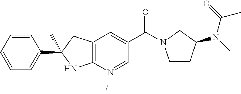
C(C1=CC2=C(N=C1)NC(C)(C1=CC=CC=C1)C2)(=O)N1CCC(N(C(C)=O)C)C1
